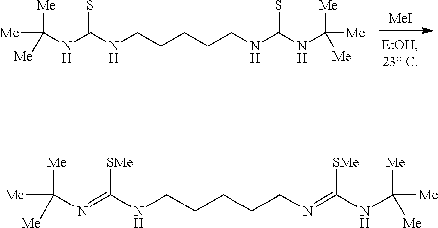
[MeI].[Me]C(NC(NCCCCCNC(NC([Me])([Me])[Me])=S)=S)([Me])[Me].[Me]C(N=C(NCCCCCN=C(NC([Me])([Me])[Me])[SMe])[SMe])([Me])[Me]
